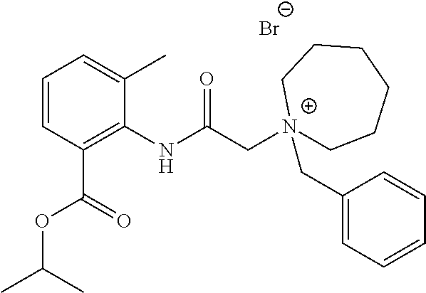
C1=CC(C(=O)OC(C)C)=C(NC(C[N+]2(CC3=CC=CC=C3)CCCCCC2)=O)C(C)=C1.[Br-]
